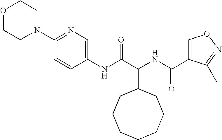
C(C1CCCCCCC1)(NC(C1=CON=C1C)=O)C(=O)NC1=CN=C(N2CCOCC2)C=C1
